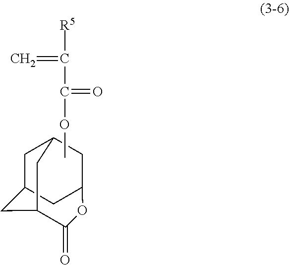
C(C(OC)=O)([R5])=C.C1C2CC3CC1CC(C2)C(=O)O3
